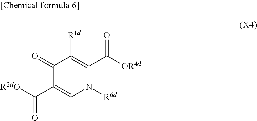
O=C1C(C(=O)[R2dO])=CN([R6d])C(C([OR4d])=O)=C1[R1d]
